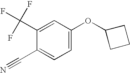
C1=C(OC2CCC2)C=C(C(F)(F)F)C(C#N)=C1
